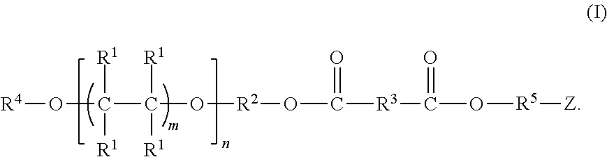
[R4]OC(C(O[R2]OC([R3]C(O[R5][Z])=O)=O)([R1])[R1])([R1])[R1]
